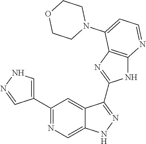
C1(C2=NC=C3C(=C2)C(C2=NC4=C(N2)N=CC=C4N2CCOCC2)=NN3)=CNN=C1
